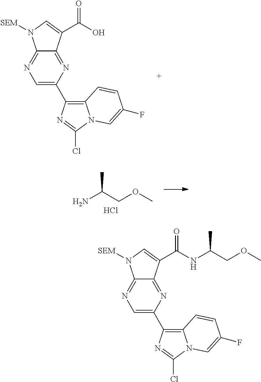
C12=NC(C3=C4N(C(Cl)=N3)C=C(F)C=C4)=CN=C1N([SEM])C=C2C(O)=O.CC(N)COC.Cl.C12=NC(C3=C4N(C(Cl)=N3)C=C(F)C=C4)=CN=C1N([SEM])C=C2C(NC(COC)C)=O
